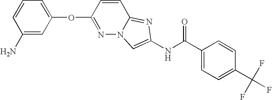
C1=CC=C(OC2=NN3C(=NC(NC(=O)C4=CC=C(C(F)(F)F)C=C4)=C3)C=C2)C=C1N
